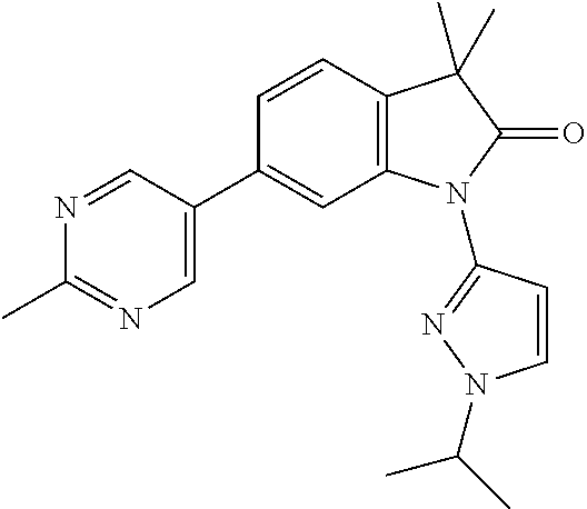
C12=C(C=CC(C3=CN=C(C)N=C3)=C1)C(C)(C)C(=O)N2C1=NN(C(C)C)C=C1
